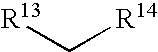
[R13]C[R14]
